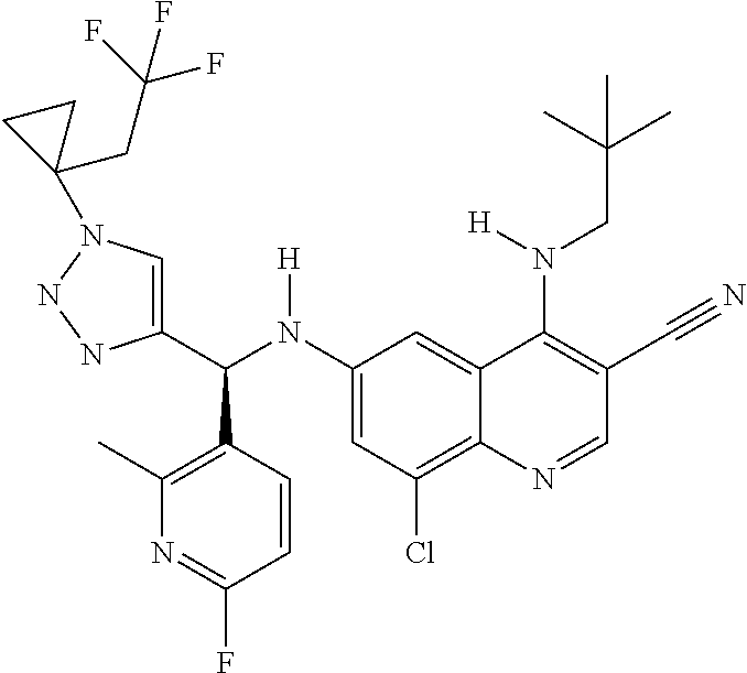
C1(N(C(C2=CN(C3(CC(F)(F)F)CC3)NN2)C2=C(C)N=C(F)C=C2)[H])=CC(Cl)=C2C(=C1)C(N(CC(C)(C)C)[H])=C(C#N)C=N2
